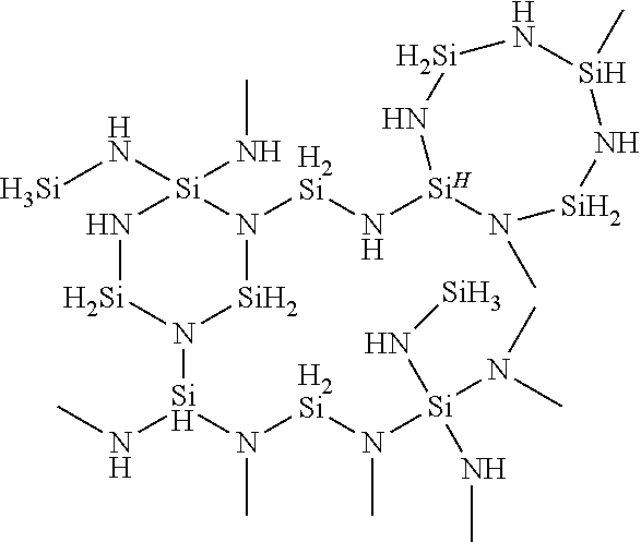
N1[Si]N([Si](NC)N(C)[H2Si]N(C)[Si](NC)(N[Si])N(C)C)[Si]N([H2Si]N[Si]2N(C)[Si]N[Si](C)N[Si]N2)[Si]1(NC)N[Si]
